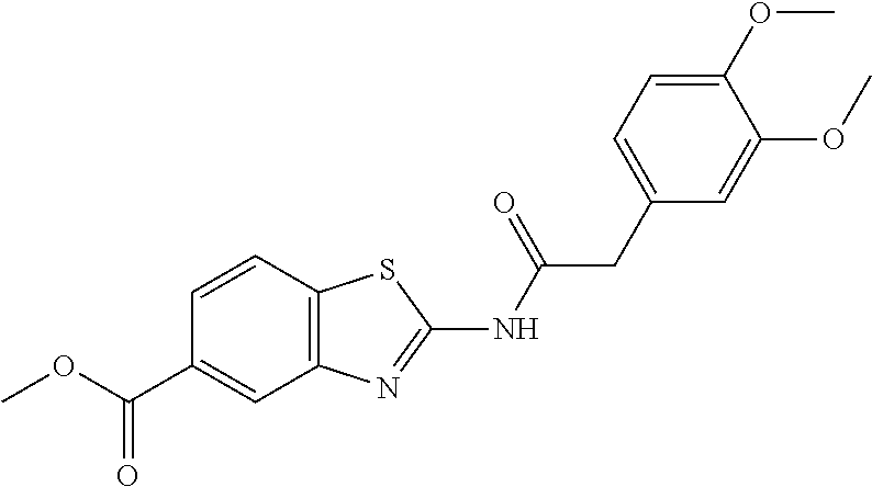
C1=CC(C(OC)=O)=CC2=C1SC(NC(CC1=CC=C(OC)C(OC)=C1)=O)=N2
